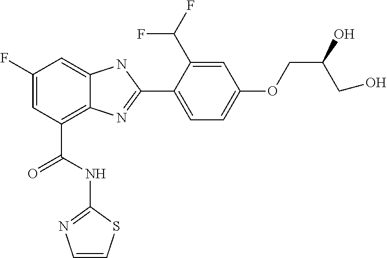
C1(F)=CC(C(=O)NC2=NC=CS2)=C2C(=C1)NC(C1=CC=C(OCC(O)CO)C=C1C(F)F)=N2
